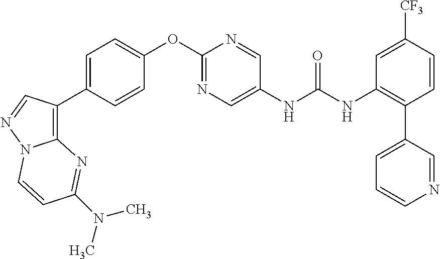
C1=CC([CF3])=CC(NC(NC2=CN=C(OC3=CC=C(C4=C5N(N=C4)C=CC(N(C)C)=N5)C=C3)N=C2)=O)=C1C1=CC=CN=C1
